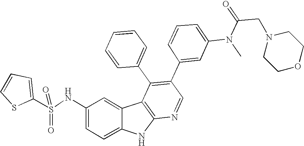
N(C1=CC=C2C(=C1)C1=C(N2)N=CC(C2=CC(N(C)C(=O)CN3CCOCC3)=CC=C2)=C1C1=CC=CC=C1)S(C1=CC=CS1)(=O)=O
